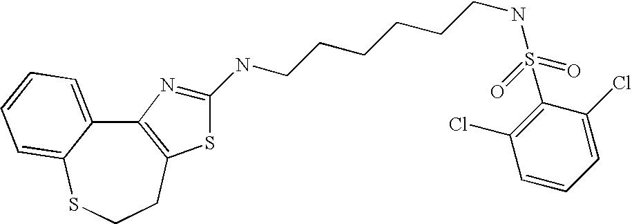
C12=C(CCSC3=CC=CC=C13)SC(NCCCCCCNS(C1=C(Cl)C=CC=C1Cl)(=O)=O)=N2
